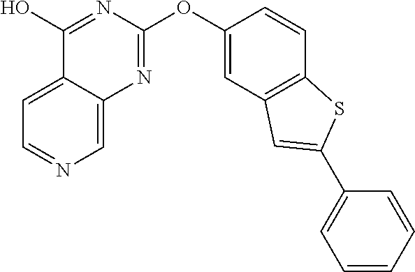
C1=C2C(=CN=C1)N=C(OC1=CC3=C(C=C1)SC(C1=CC=CC=C1)=C3)N=C2O
